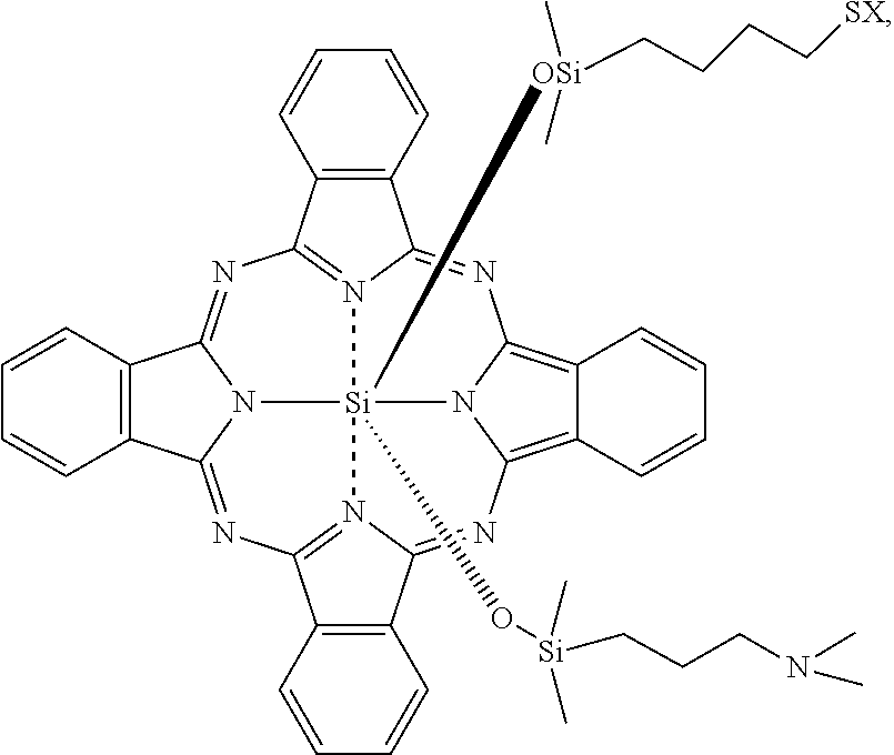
N1=C2N3=C(N=C4C5=C(C=CC=C5)C5=NC6=N7[Si]3(O[Si](C)(CCCN(C)C)C)([OSi](C)(C)CCCC[SX])(N3C1=C1C=CC=CC1=C3N=C7C1=C6C=CC=C1)N54)C1=C2C=CC=C1
